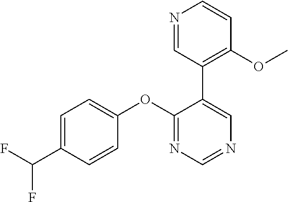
C1(OC2=CC=C(C(F)F)C=C2)=NC=NC=C1C1=C(OC)C=CN=C1
